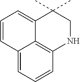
C12=CC=CC3=C1C(=CC=C2)C(C)(C)CN3
